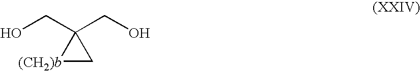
[(CH2)b]1CC1(CO)CO
